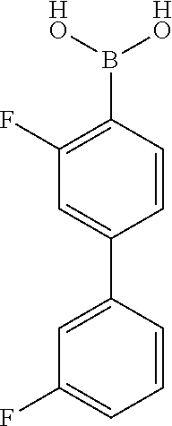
C1(F)=C(B([HO])[HO])C=CC(C2=CC(F)=CC=C2)=C1
